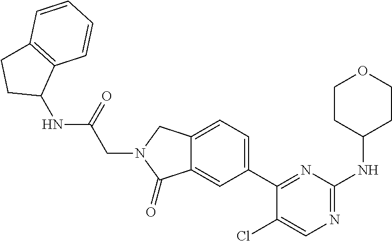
C12=CC=C(C3=NC(NC4CCOCC4)=NC=C3Cl)C=C1C(=O)N(CC(=O)NC1C3=C(CC1)C=CC=C3)C2
